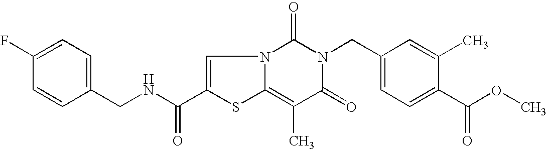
C1(CNC(C2=CN3C(=C(C)C(=O)N(CC4=CC=C(C(OC)=O)C(C)=C4)C3=O)S2)=O)=CC=C(F)C=C1
